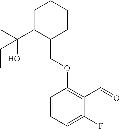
C1C(C(C)(O)CC)C(COC2=C(C=O)C(F)=CC=C2)CCC1
